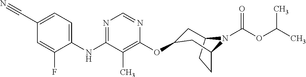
C12CCC(CC(OC3=C(C)C(NC4=CC=C(C#N)C=C4F)=NC=N3)C1)N2C(OC(C)C)=O
